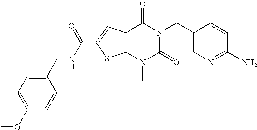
C12=C(C=C(C(NCC3=CC=C(OC)C=C3)=O)S1)C(=O)N(CC1=CN=C(N)C=C1)C(=O)N2C
